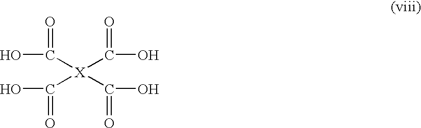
OC([X](C(O)=O)(C(=O)O)C(=O)O)=O
